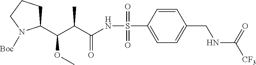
C1=CC(S(=O)(=O)NC(=O)C(C)C(OC)C2CCCN2[Boc])=CC=C1CNC(=O)[CF3]
